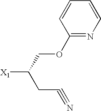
[X1]C(CC#N)COC1=NC=CC=C1
